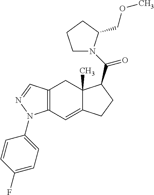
C12=C(C=C3C(C)(C1)C(C(=O)N1CCCC1COC)CC3)N(C1=CC=C(F)C=C1)N=C2
